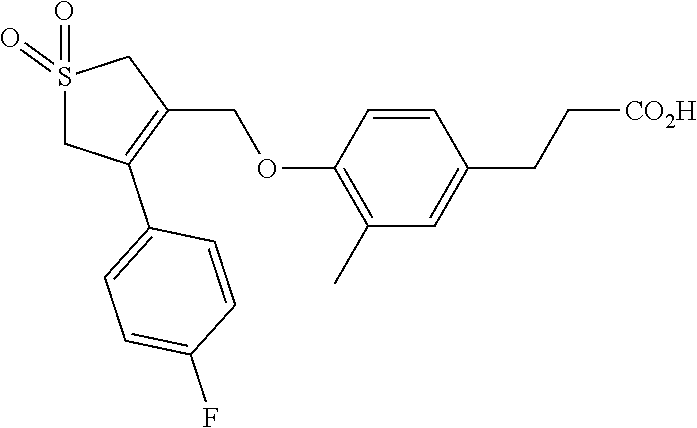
C1(COC2=C(C)C=C(CC[CO2H])C=C2)=C(C2=CC=C(F)C=C2)CS(=O)(=O)C1
